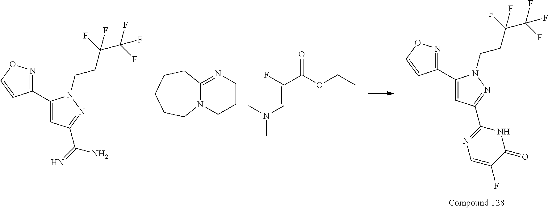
C1(C2=CC(C(=N)N)=NN2CCC(C(F)(F)F)(F)F)=NOC=C1.C1(C2=CC(C3=NC=C(F)C(=O)N3)=NN2CCC(C(F)(F)F)(F)F)=NOC=C1.N12C(=NCCC1)CCCCC2.CN(C=C(C(OCC)=O)F)C
